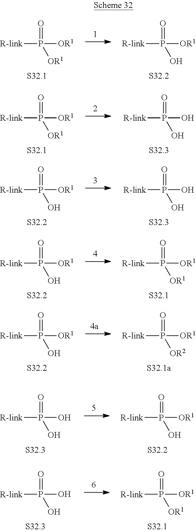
[R-link]P(=O)([OR1])[OR1].[R-link]P(=O)([OR1])O.[R-link]P(=O)([OR1])[OR1].[R-link]P(=O)(O)O.[R-link]P(=O)([OR1])O.[R-link]P(=O)(O)O.[R-link]P(=O)([OR1])O.[R-link]P(=O)([OR1])[OR1].[R-link]P(=O)([OR1])O.[R-link]P(=O)([OR1])[OR2].[R-link]P(=O)(O)O.[R-link]P(=O)([OR1])O.[R-link]P(=O)(O)O.[R-link]P(=O)([OR1])[OR1]
